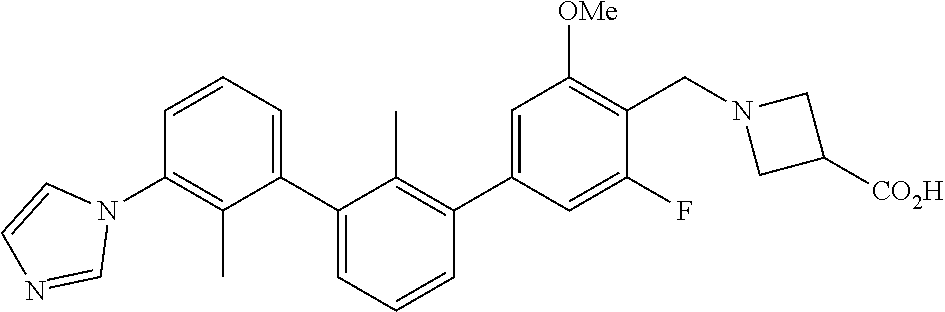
N1(C2=C(C)C(C3=CC=CC(C4=CC([OMe])=C(CN5CC([CO2H])C5)C(F)=C4)=C3C)=CC=C2)C=CN=C1
